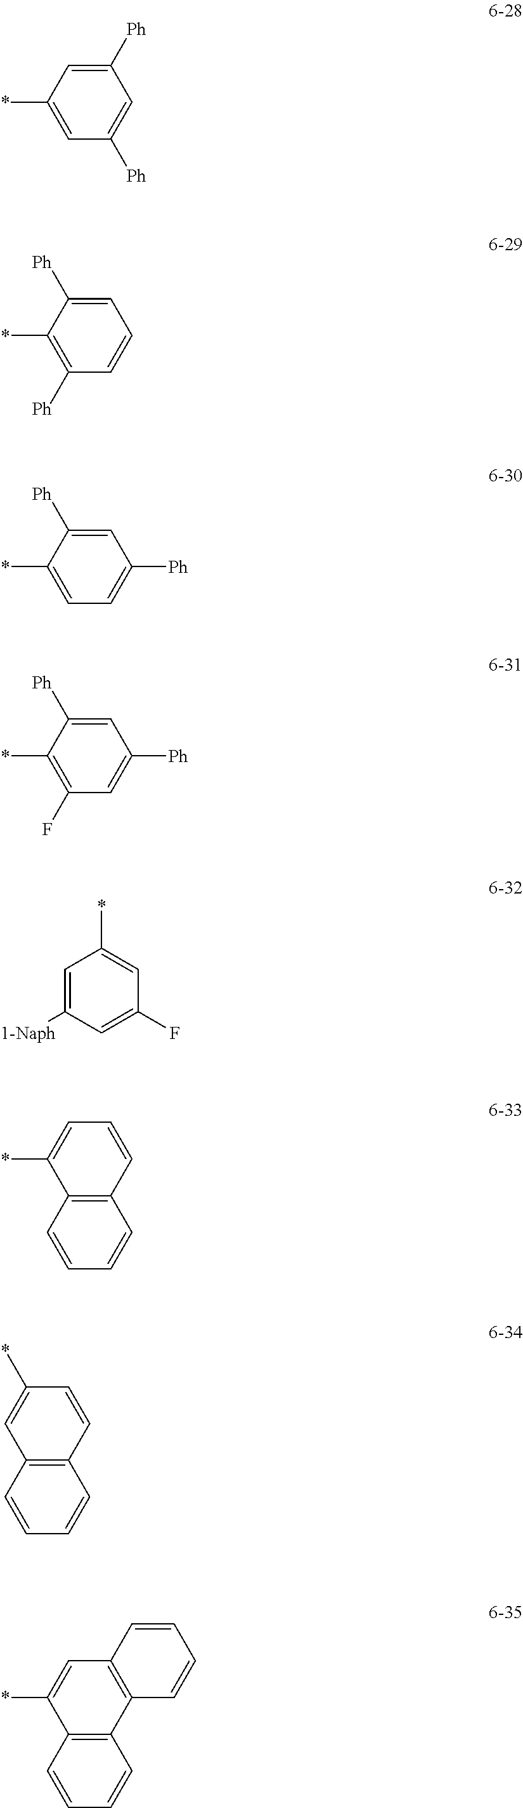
C1([Ph])=CC(*)=CC([Ph])=C1.C1=C([Ph])C(*)=C([Ph])C=C1.C1=C([Ph])C(*)=CC=C1[Ph].C1=C([Ph])C(*)=C(F)C=C1[Ph].C1=C([1-Naph])C=C(F)C=C1*.C12=C(C=CC=C1)C(*)=CC=C2.C12=C(C=CC=C1)C=C(*)C=C2.C12=C(C=CC=C1)C(*)=CC1=C2C=CC=C1
